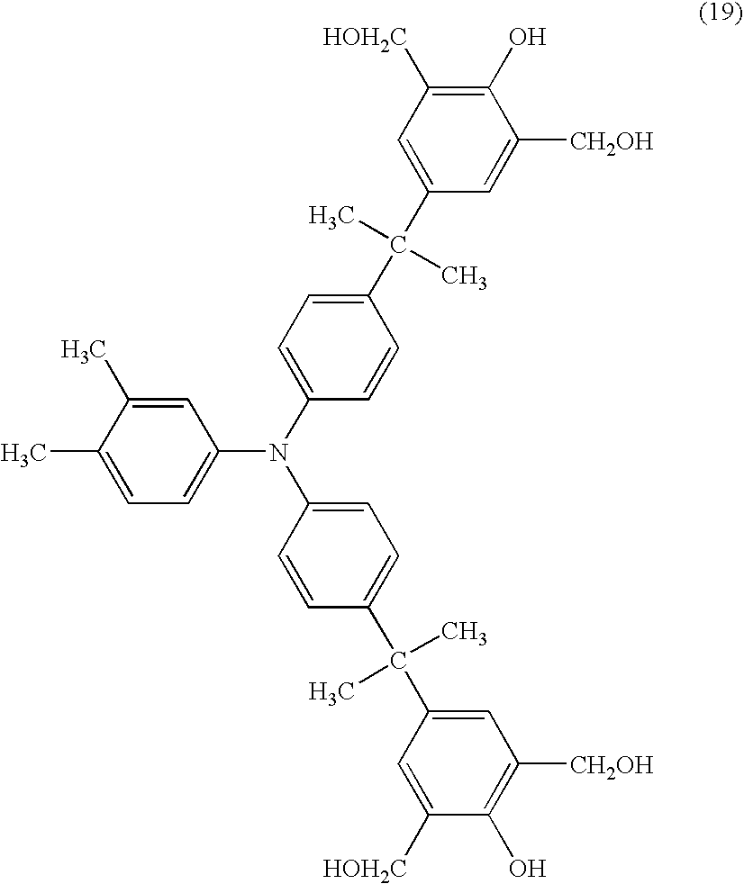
C1(O)=C([HOH2C])C=C(C(C2=CC=C(N(C3=CC=C(C(C4=CC([CH2OH])=C(O)C([HOH2C])=C4)(C)C)C=C3)C3=CC=C(C)C(C)=C3)C=C2)(C)C)C=C1[CH2OH]
